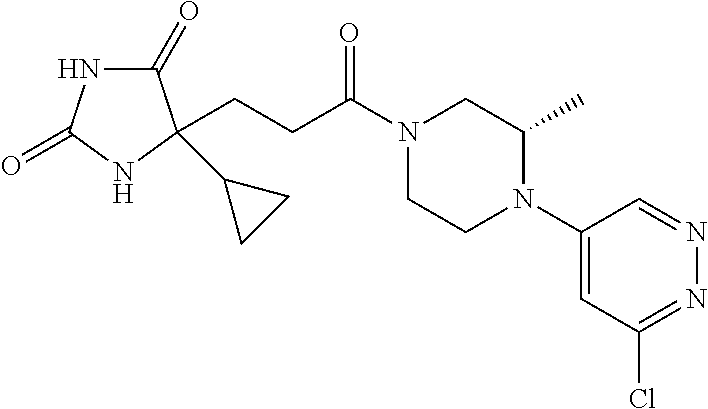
C1(=O)NC(=O)NC1(C1CC1)CCC(N1CCN(C2=CC(Cl)=NN=C2)C(C)C1)=O
